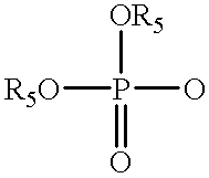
[OR5]P([R5O])(O)=O
